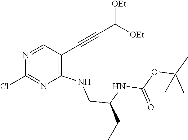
N1=CC(C#CC([OEt])[OEt])=C(NCC(NC(OC(C)(C)C)=O)C(C)C)N=C1Cl
